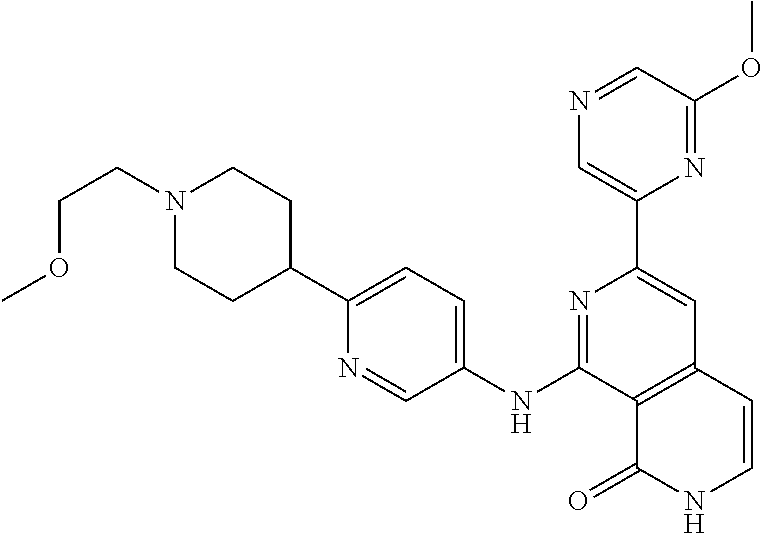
C12=C(C=CNC1=O)C=C(C1=CN=CC(OC)=N1)N=C2NC1=CC=C(C2CCN(CCOC)CC2)N=C1
